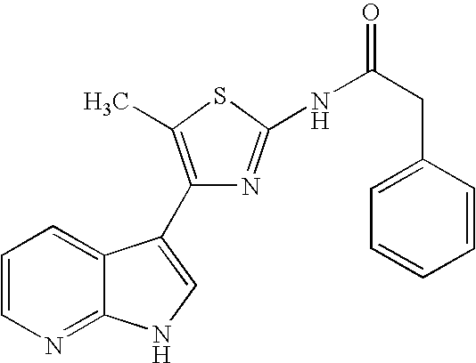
C1=CN=C2C(=C1)C(C1=C(C)SC(NC(CC3=CC=CC=C3)=O)=N1)=CN2
